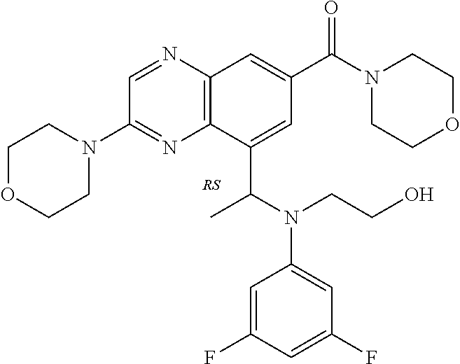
C1(N2CCOCC2)=NC2=C(N=C1)C=C(C(N1CCOCC1)=O)C=C2C(N(C1=CC(F)=CC(F)=C1)CCO)C
